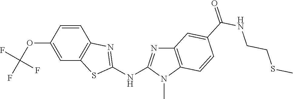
O(C1=CC2=C(C=C1)N=C(NC1=NC3=C(N1C)C=CC(C(NCCSC)=O)=C3)S2)C(F)(F)F
